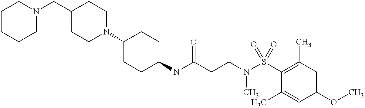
C1(NC(CCN(S(C2=C(C)C=C(OC)C=C2C)(=O)=O)C)=O)CCC(N2CCC(CN3CCCCC3)CC2)CC1
